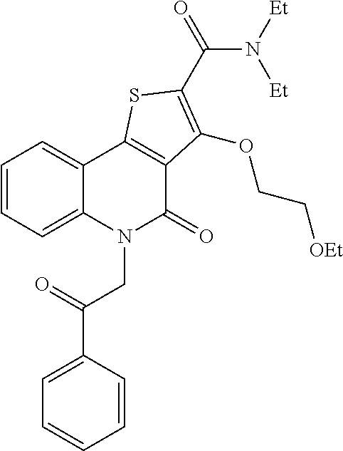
C1(C(=O)CN2C(=O)C3=C(C4=CC=CC=C24)SC(C(N([Et])[Et])=O)=C3OCC[OEt])=CC=CC=C1
